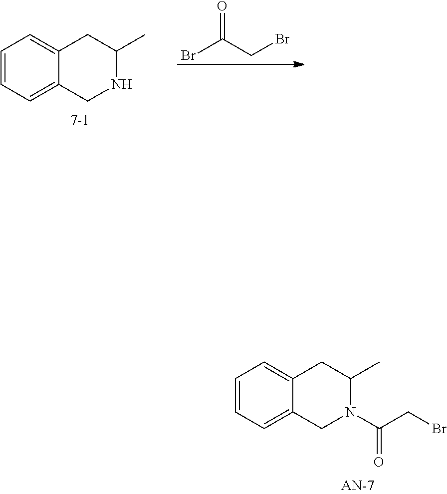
BrC(CBr)=O.C1=CC=C2C(=C1)CC(C)NC2.C1=CC=C2C(=C1)CC(C)N(C(=O)CBr)C2
